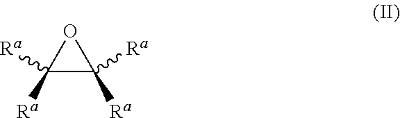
C1([Ra])([Ra])C([Ra])([Ra])O1
